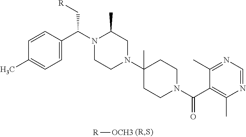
[R][OCH3].C1=CC(C(N2CCN(C3(C)CCN(C(=O)C4=C(C)N=CN=C4C)CC3)CC2C)C[R])=CC=C1C
